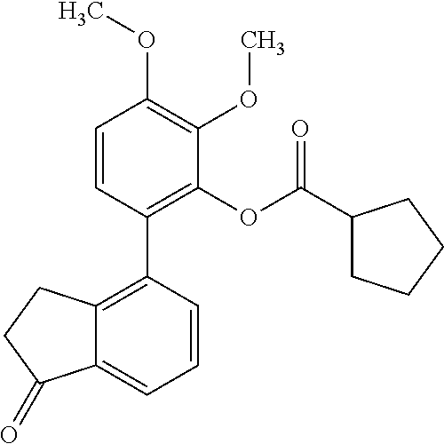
C1=CC(C2=C3C(=CC=C2)C(=O)CC3)=C(OC(C2CCCC2)=O)C(OC)=C1OC
